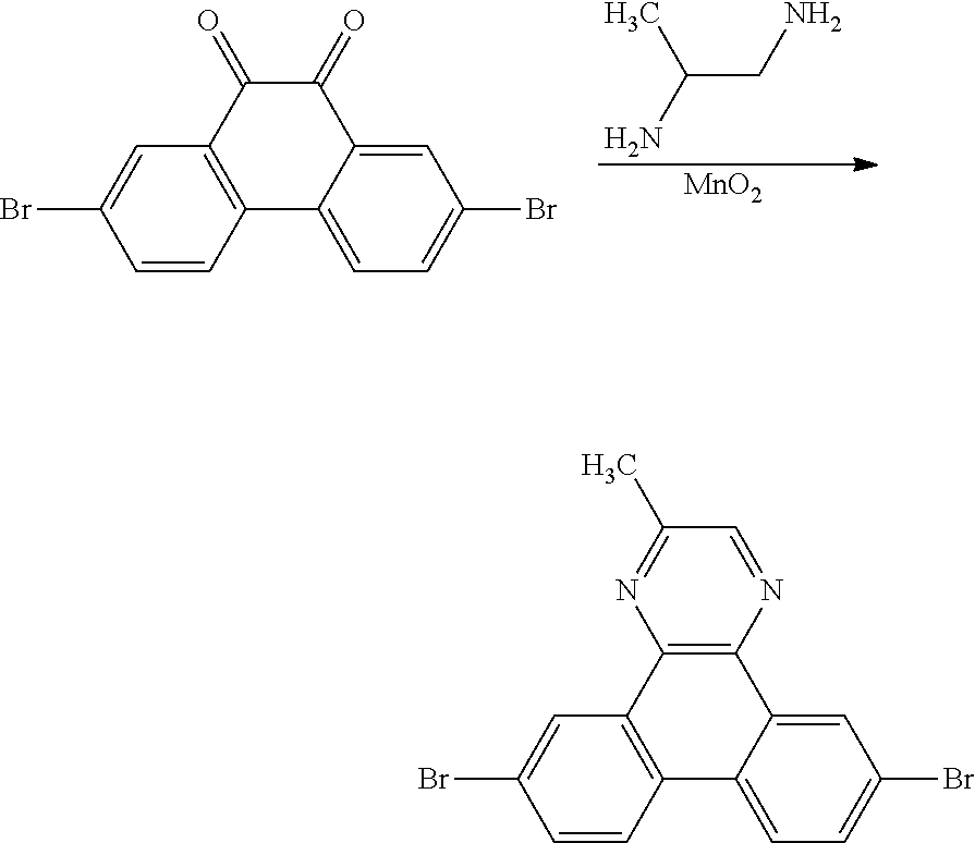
[MnO2].C(CN)(N)C.C1=CC2=C(C=C1Br)C(=O)C(=O)C1=CC(Br)=CC=C21.C1=CC2=C(C=C1Br)C1=C(C3=CC(Br)=CC=C23)N=CC(C)=N1
